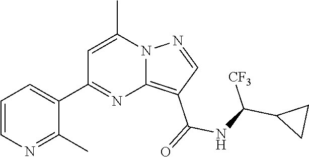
C12=C(C(=O)NC(C3CC3)[CF3])C=NN1C(C)=CC(C1=CC=CN=C1C)=N2
